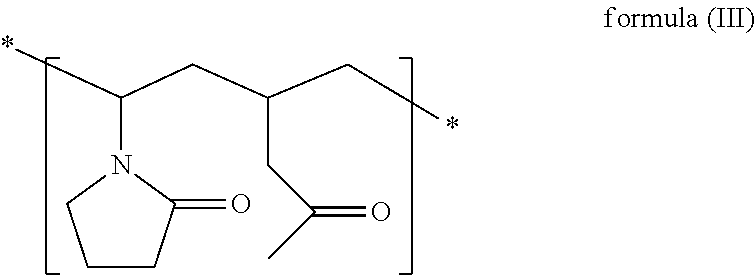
C1CC(=O)N(C(*)CC(C*)CC(C)=O)C1
